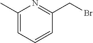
C1(C)=CC=CC(CBr)=N1
